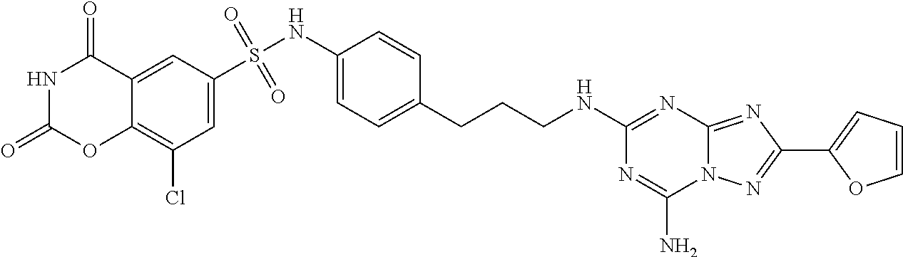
C12=CC(S(NC3=CC=C(CCCNC4=NC5=NC(C6=CC=CO6)=NN5C(N)=N4)C=C3)(=O)=O)=CC(Cl)=C1OC(=O)NC2=O
